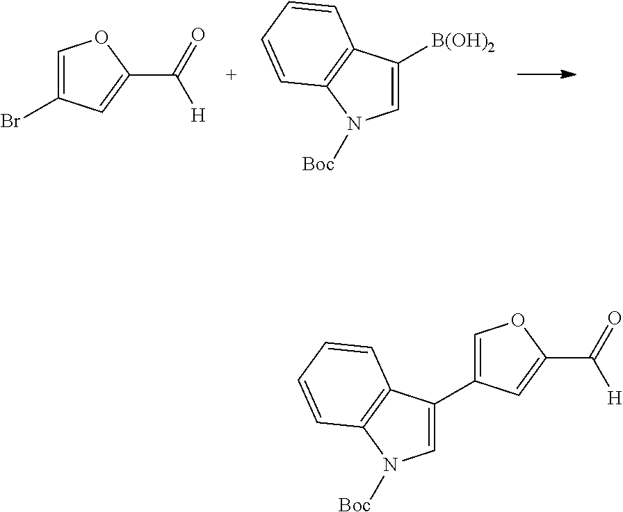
C1=C(Br)C=C(C(=O)[H])O1.C1=C([B(OH)2])C2=C(N1[Boc])C=CC=C2.C1=C(C2=COC(C(=O)[H])=C2)C2=C(N1[Boc])C=CC=C2
